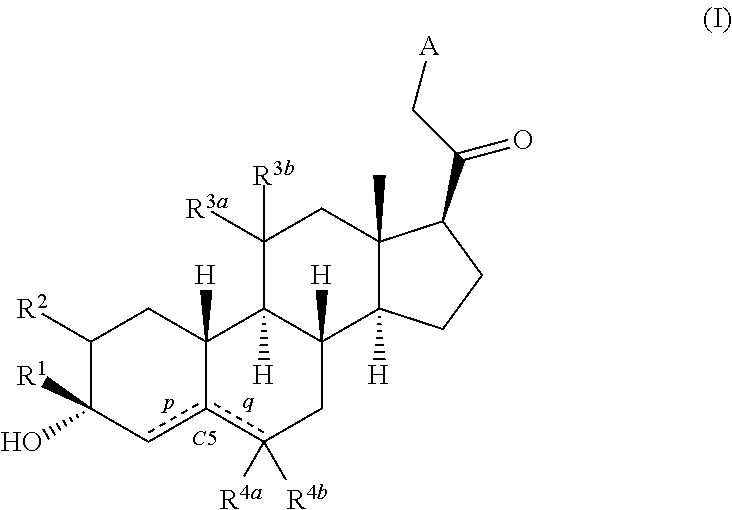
C1([R2])C([R1])(O)cc2c([R4b])([R4a])CC3([H])C([H])(C2([H])C1)C([R3a])([R3b])CC1(C)C3([H])CCC1C(C[A])=O.[C5]
